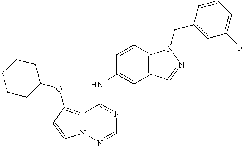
C12=C(OC3CCSCC3)C=CN1N=CN=C2NC1=CC2=C(C=C1)N(CC1=CC(F)=CC=C1)N=C2
